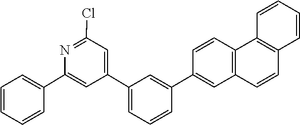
C1=CC2=C(C=C1)C=CC1=C2C=CC(C2=CC(C3=CC(Cl)=NC(C4=CC=CC=C4)=C3)=CC=C2)=C1
